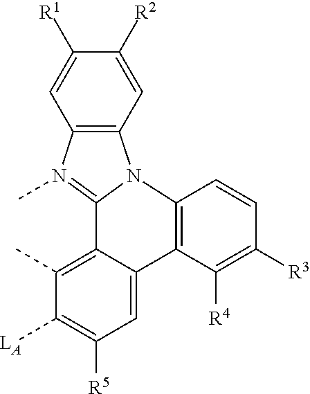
C1=C2C(=C(C)C([LA])=C1[R5])C1=N(C)C3=C(N1C1=C2C([R4])=C([R3])C=C1)C=C([R2])C([R1])=C3
